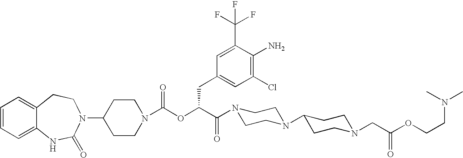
C12=CC=CC=C1NC(=O)N(C1CCN(C(OC(C(=O)N3CCN(C4CCN(CC(OCCN(C)C)=O)CC4)CC3)CC3=CC(Cl)=C(N)C(C(F)(F)F)=C3)=O)CC1)CC2
